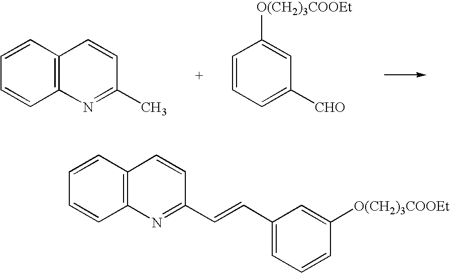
C12=C(C=CC=C1)C=CC(C)=N2.C1=CC=C([CHO])C=C1[O(CH2)3COOEt].C12=C(C=CC=C1)C=CC(C=CC1=CC=CC([O(CH2)3COOEt])=C1)=N2
